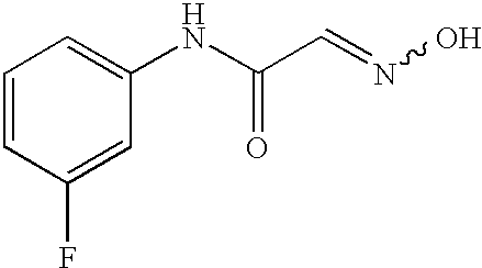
C1=CC(F)=CC(NC(C=NO)=O)=C1
